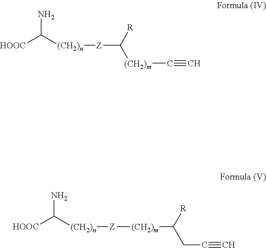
[HOOC]C([(CH2)n][Z][(CH2)m]C([R])CC#C)N.[HOOC]C([(CH2)n][Z]C([(CH2)m]C#C)[R])N
